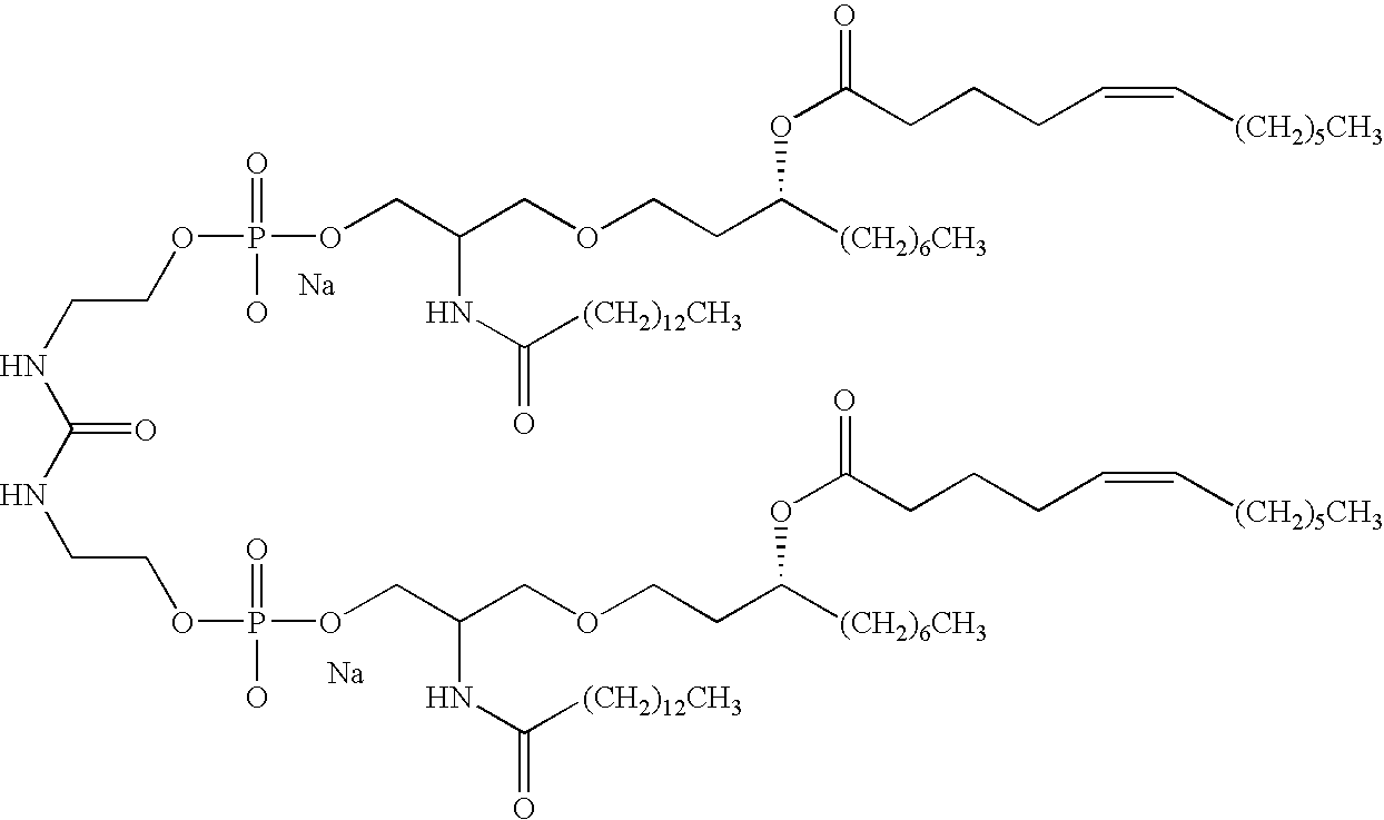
[Na].[Na].N(CCOP(OCC(COCCC([(CH2)6CH3])OC(=O)CCCC=C[(CH2)5CH3])NC(=O)[(CH2)12CH3])(=O)O)C(=O)NCCOP(O)(=O)OCC(COCCC([(CH2)6CH3])OC(=O)CCCC=C[(CH2)5CH3])NC(=O)[(CH2)12CH3]
